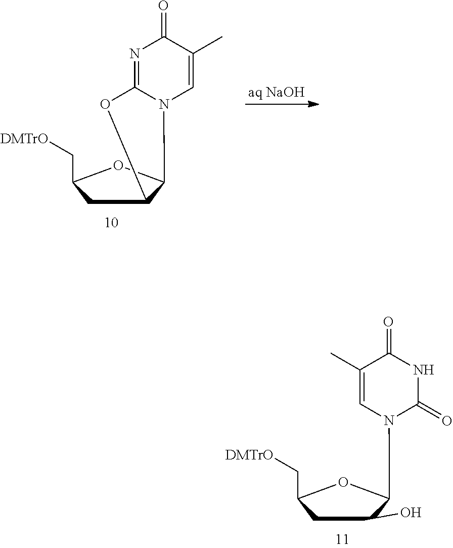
C1C(O)C(N2C=C(C)C(=O)NC2=O)OC1C[DMTrO].C1C2C(OC1C[DMTrO])N1C(=NC(=O)C(C)=C1)O2
